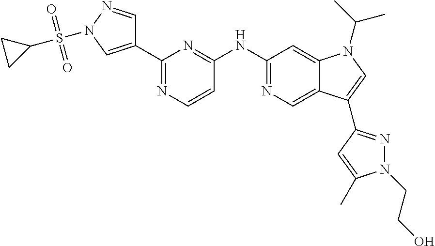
C1(C2=CN(S(C3CC3)(=O)=O)N=C2)=NC=CC(NC2=NC=C3C(=C2)N(C(C)C)C=C3C2=NN(CCO)C(C)=C2)=N1
